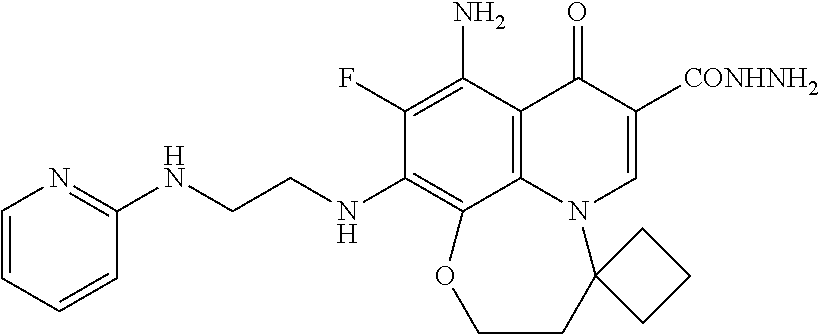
C1(F)=C(N)C2=C3C(=C1NCCNC1=NC=CC=C1)OCCC1(N3C=C([CONHNH2])C2=O)CCC1
